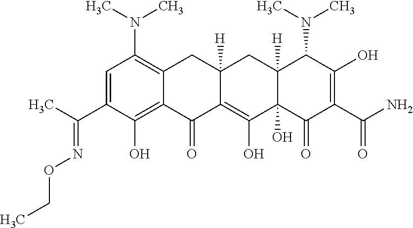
C1=C(C(C)=NOCC)C(O)=C2C(=C1N(C)C)CC1([H])C(=C(O)C3(O)C([H])(C1)C(N(C)C)C(O)=C(C(N)=O)C3=O)C2=O
